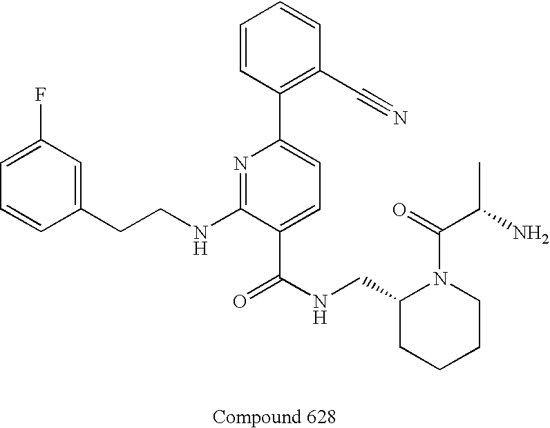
C1=CC(CCNC2=NC(C3=C(C#N)C=CC=C3)=CC=C2C(NCC2CCCCN2C(=O)C(C)N)=O)=CC(F)=C1
